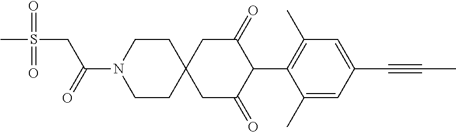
C1CN(C(=O)CS(C)(=O)=O)CCC12CC(=O)C(C1=C(C)C=C(C#CC)C=C1C)C(=O)C2
